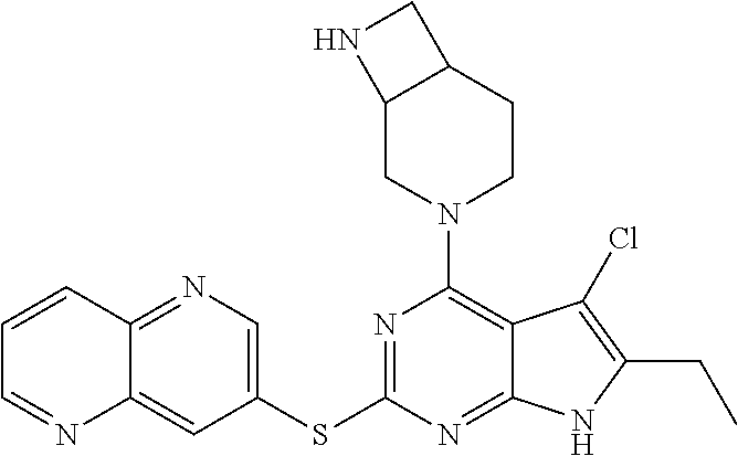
C12=CC(SC3=NC(N4CCC5C(C4)NC5)=C4C(=N3)NC(CC)=C4Cl)=CN=C1C=CC=N2
